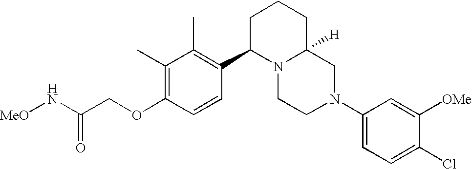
C1(C)=C(OCC(N[MeO])=O)C=CC(C2N3C([H])(CCC2)CN(C2=CC=C(Cl)C([OMe])=C2)CC3)=C1C
